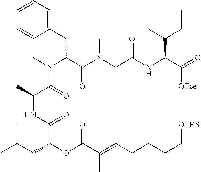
C1=CC=C(CC(C(=O)N(CC(NC(C(CC)C)C(=O)[OTce])=O)C)N(C)C(=O)C(NC(=O)C(OC(C(C)=CCCCC[OTBS])=O)CC(C)C)C)C=C1
